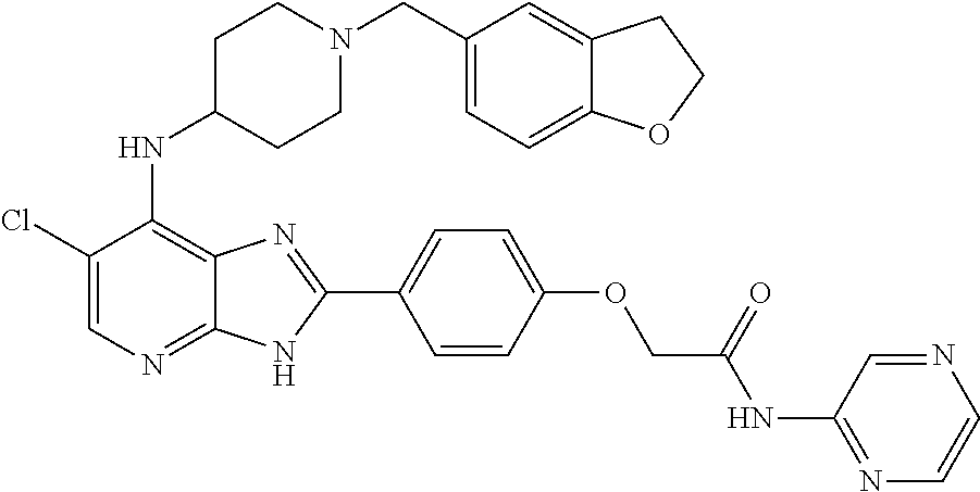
C1(Cl)=CN=C2C(=C1NC1CCN(CC3=CC=C4C(=C3)CCO4)CC1)N=C(C1=CC=C(OCC(NC3=NC=CN=C3)=O)C=C1)N2
